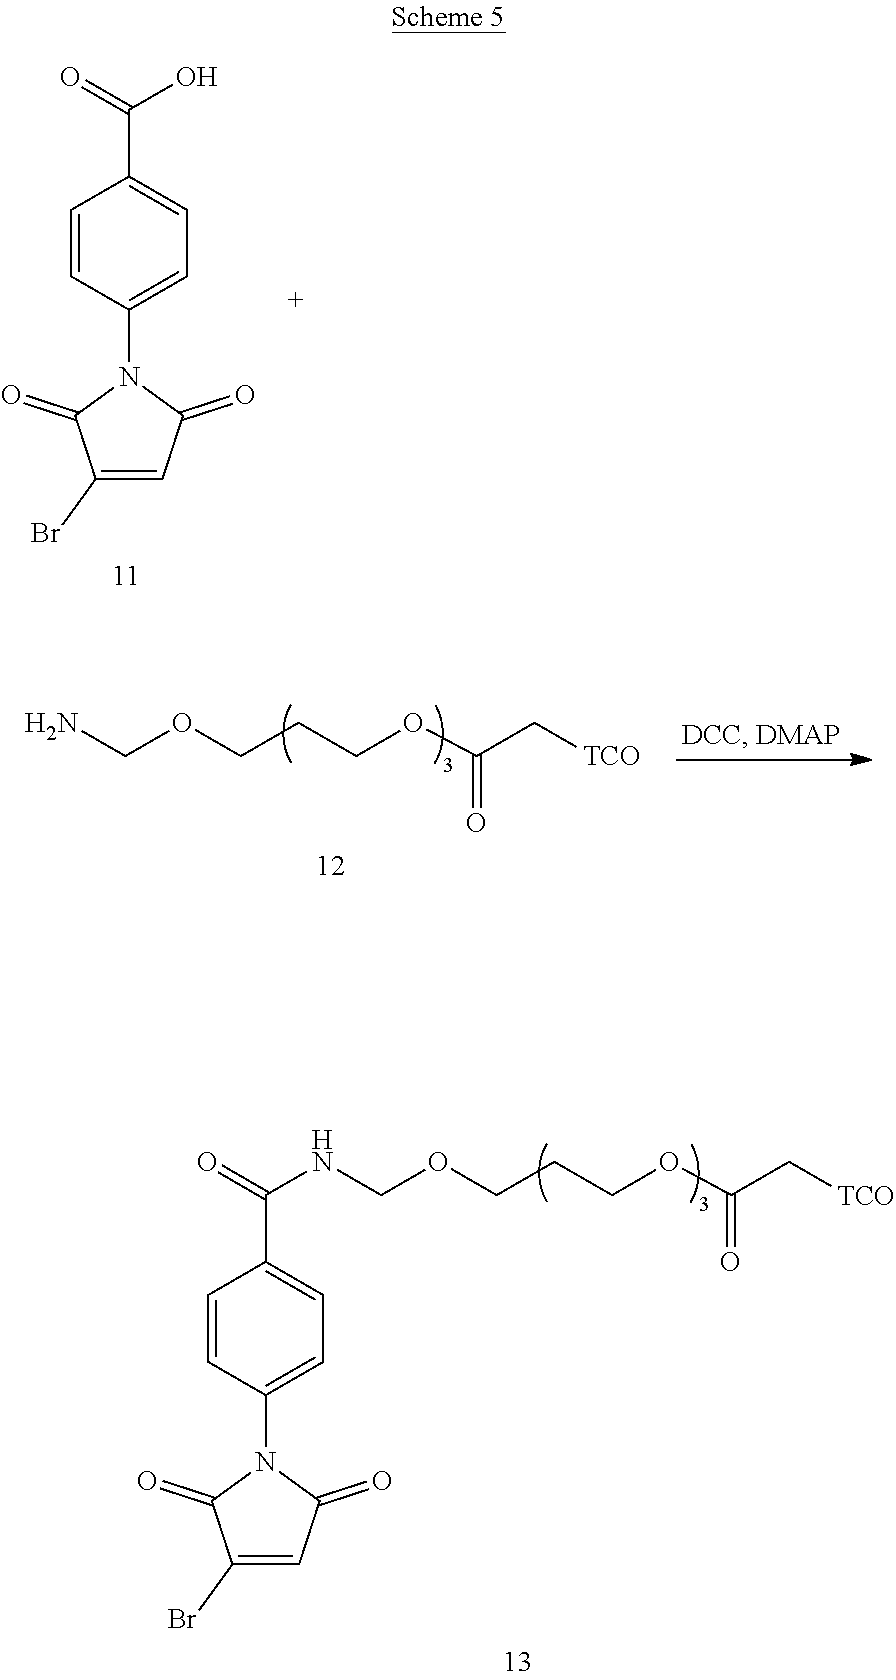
C(OCCCOC(C[TCO])=O)NC(C1=CC=C(N2C(=O)C=C(Br)C2=O)C=C1)=O.C1(Br)=CC(=O)N(C2=CC=C(C(=O)O)C=C2)C1=O.NCOCCCOC(C[TCO])=O
